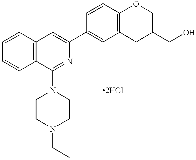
C12=C(C=CC=C1)C=C(C1=CC3=C(C=C1)OCC(CO)C3)N=C2N1CCN(CC)CC1
